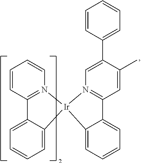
C1=CC2=N(C=C1)[Ir]1(C3=CC=CC=C23)N2=C(C=C(C)C(C3=CC=CC=C3)=C2)C2=CC=CC=C12
